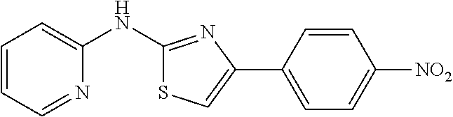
C1=CC=NC(NC2=NC(C3=CC=C([NO2])C=C3)=CS2)=C1
